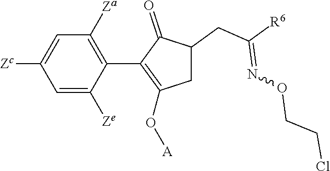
C1=C([Ze])C(C2=C(O[A])CC(CC([R6])=NOCCCl)C2=O)=C([Za])C=C1[Zc]
